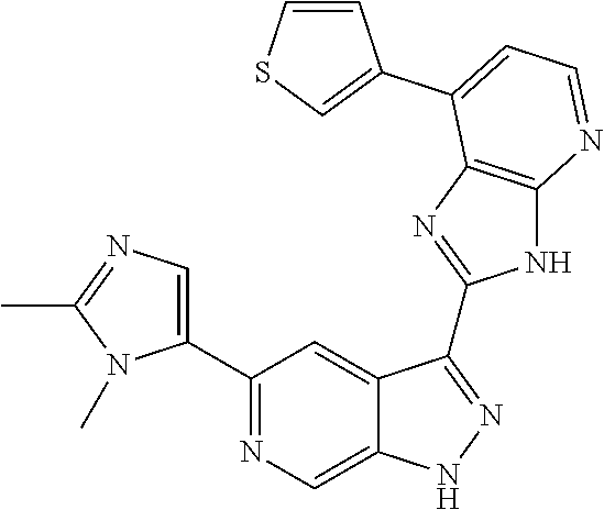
C1(C2=NC=C3C(=C2)C(C2=NC4=C(N2)N=CC=C4C2=CSC=C2)=NN3)=CN=C(C)N1C
